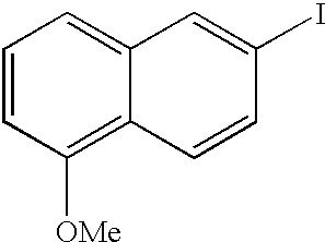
C1=CC([OMe])=C2C(=C1)C=C(I)C=C2
